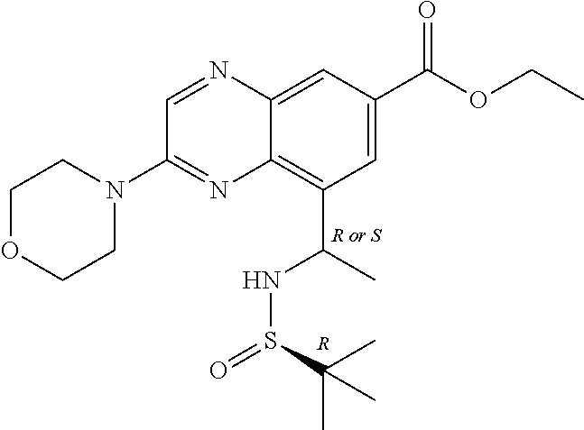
C12=C(C(NS(C(C)(C)C)=O)C)C=C(C(OCC)=O)C=C1N=CC(N1CCOCC1)=N2.[R].[R or S]
